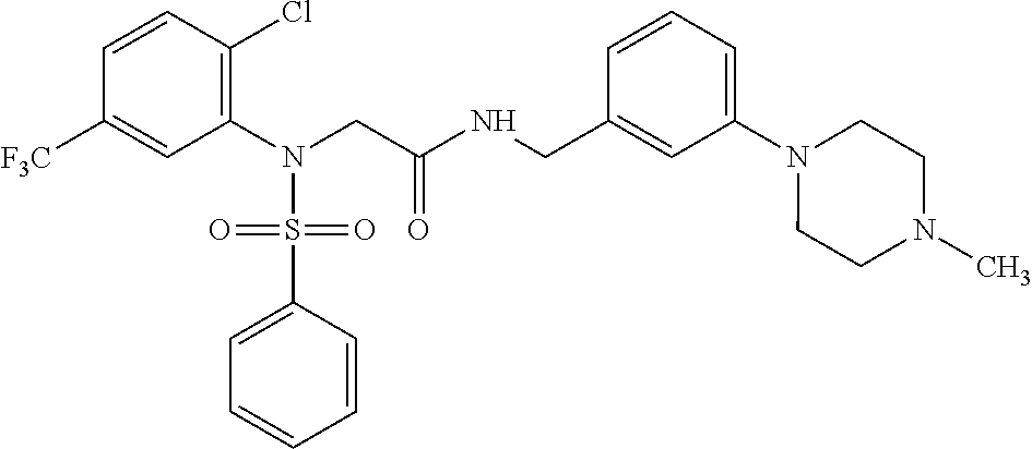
C1(N(CC(NCC2=CC(N3CCN(C)CC3)=CC=C2)=O)S(C2=CC=CC=C2)(=O)=O)=C(Cl)C=CC([F3C])=C1
